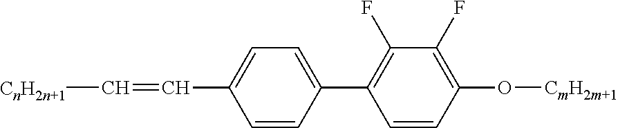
C1=C(C=C[CnH2n+1])C=CC(C2=C(F)C(F)=C(O[CmH2m+1])C=C2)=C1
